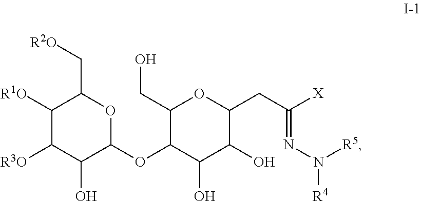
C1([R1O])C([R3O])C(O)C(OC2C(O)C(O)C(CC([X])=NN([R4])[R5])OC2CO)OC1C[R2O]
